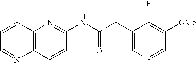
C12=C(N=C(NC(CC3=CC=CC([OMe])=C3F)=O)C=C1)C=CC=N2
